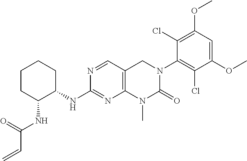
C1C(NC(C=C)=O)C(NC2=NC3=C(C=N2)CN(C2=C(Cl)C(OC)=CC(OC)=C2Cl)C(=O)N3C)CCC1
